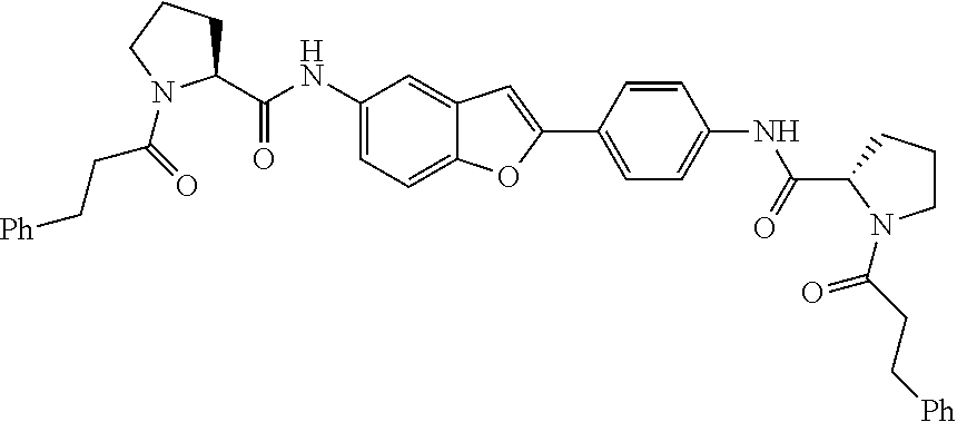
C1(C(=O)NC2=CC=C3C(=C2)C=C(C2=CC=C(NC(=O)C4CCCN4C(=O)CC[Ph])C=C2)O3)CCCN1C(CC[Ph])=O
